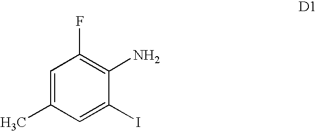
C1=C(C)C=C(I)C(N)=C1F
